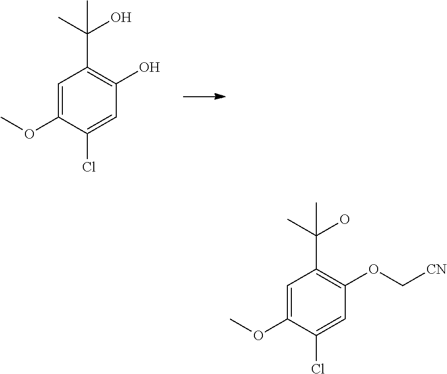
C1=C(OC)C(Cl)=CC(O)=C1C(C)(O)C.C1=C(OC)C(Cl)=CC(OC[CN])=C1C(C)(O)C
